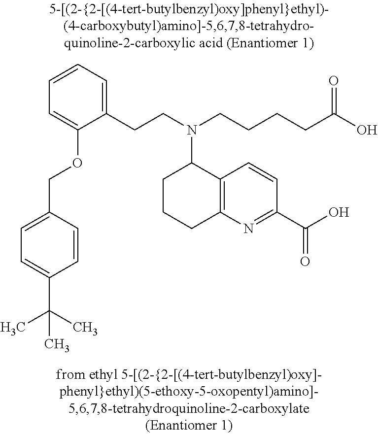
C(C1=CC=C(COC2=CC=CC=C2CCN(C2CCCC3=C2C=CC(C(O)=O)=N3)CCCCC(O)=O)C=C1)(C)(C)C
